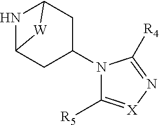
N1C2CC(N3C([R5])=[X]N=C3[R4])CC1[W]2
